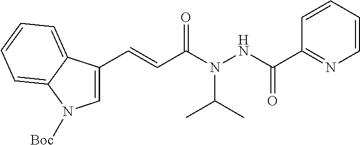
C1=CC=CN=C1C(NN(C(C=CC1=CN([Boc])C2=CC=CC=C12)=O)C(C)C)=O
